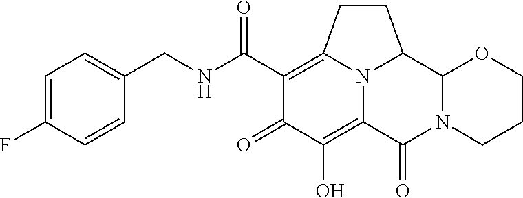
C1=C(F)C=CC(CNC(C2=C3CCC4C5N(C(=O)C(=C(O)C2=O)N34)CCCO5)=O)=C1
